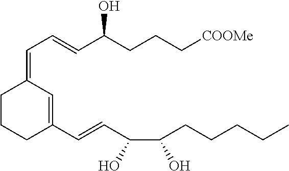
C(=C1CCCC(C=CC(C(O)CCCCC)O)=C1)C=CC(CCC[COOMe])O
